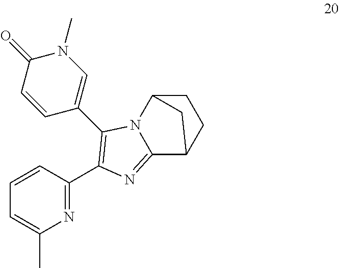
N1=C(C2=C(C3=CN(C)C(=O)C=C3)N3C4CCC(C3=N2)C4)C=CC=C1C
